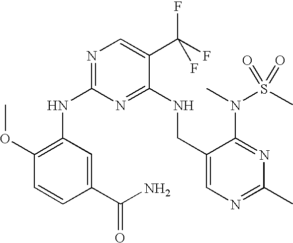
N(C1=NC=C(C(F)(F)F)C(NCC2=CN=C(C)N=C2N(C)S(C)(=O)=O)=N1)C1=C(OC)C=CC(C(N)=O)=C1
